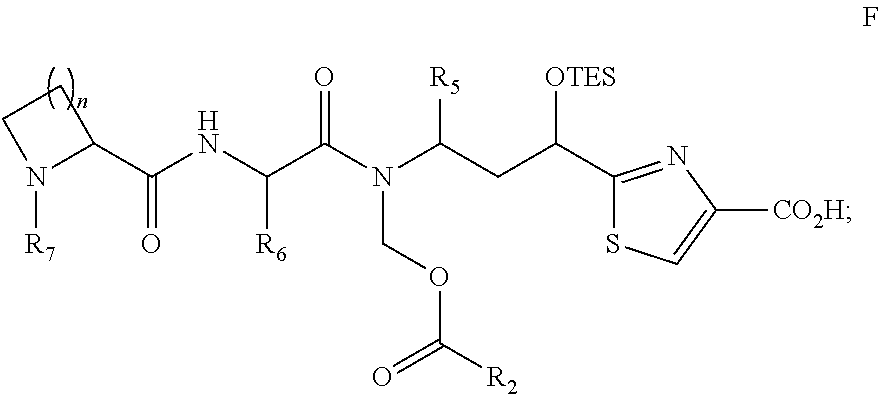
C1CN([R7])C1C(NC(C(N(C(CC(C1=NC([CO2H])=CS1)[OTES])[R5])COC([R2])=O)=O)[R6])=O
